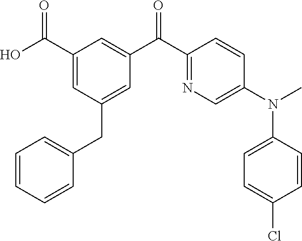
C1(C(O)=O)=CC(CC2=CC=CC=C2)=CC(C(C2=NC=C(N(C)C3=CC=C(Cl)C=C3)C=C2)=O)=C1
